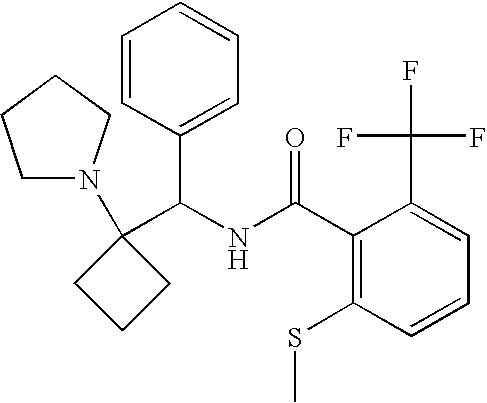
C1(C(NC(C2=C(SC)C=CC=C2C(F)(F)F)=O)C2=CC=CC=C2)(N2CCCC2)CCC1
